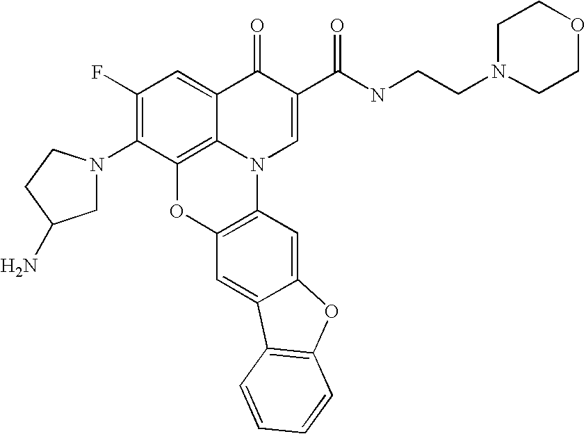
C1(F)=C(N2CC(N)CC2)C2=C3C(=C1)C(=O)C(C(=O)NCCN1CCOCC1)=CN3C1=C(O2)C=C2C(=C1)OC1=C2C=CC=C1
